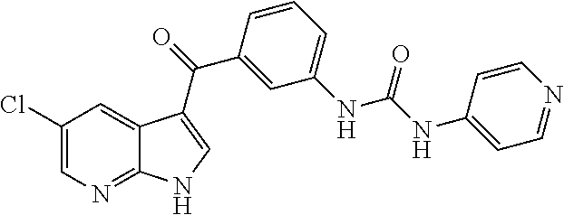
C1(Cl)=CN=C2C(=C1)C(C(C1=CC(NC(=O)NC3=CC=NC=C3)=CC=C1)=O)=CN2
